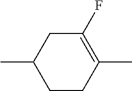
CC1CCC(C)=C(F)C1
